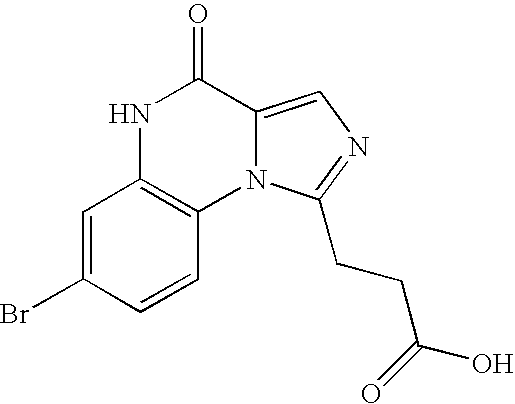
N1C2=C(N3C(=CN=C3CCC(=O)O)C1=O)C=CC(Br)=C2
